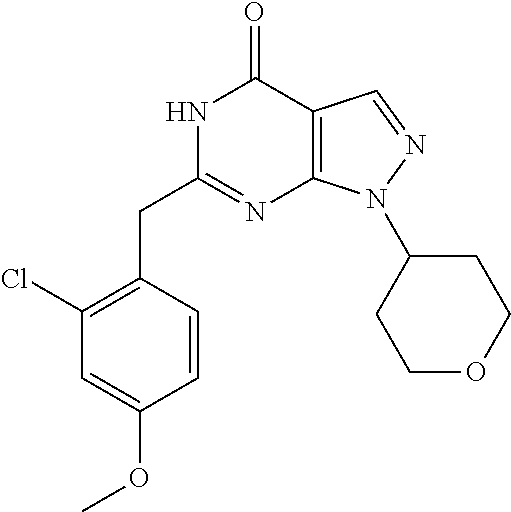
N1C(CC2=C(Cl)C=C(OC)C=C2)=NC2=C(C1=O)C=NN2C1CCOCC1
